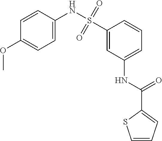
C1(S(NC2=CC=C(OC)C=C2)(=O)=O)=CC(NC(C2=CC=CS2)=O)=CC=C1
